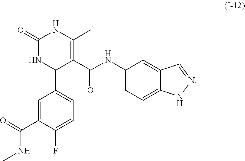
CNC(C1=CC(C2C(C(=O)NC3=CC=C4C(=C3)C=NN4)=C(C)NC(=O)N2)=CC=C1F)=O
